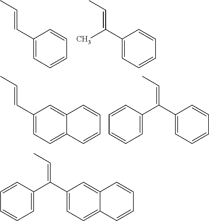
C1(C=CC)=CC=CC=C1.C1(C(=CC)C)=CC=CC=C1.C1(C=CC)=CC=C2C(=C1)C=CC=C2.C1(C(=CC)C2=CC=CC=C2)=CC=CC=C1.C1(C(=CC)C2=CC=CC=C2)=CC=C2C(=C1)C=CC=C2
